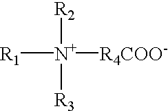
[R1][N+]([R4COO-])([R2])[R3]
